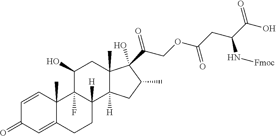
C1=CC2(C)C(=CC1=O)CCC1([H])C2(F)C(O)CC2(C)C1([H])CC(C)C2(O)C(COC(CC(C(O)=O)N[Fmoc])=O)=O
